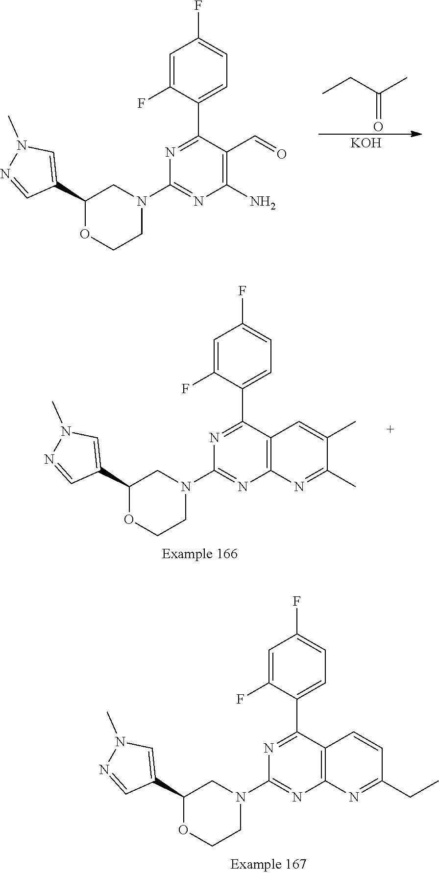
C1(C2CN(C3=NC(N)=C(C=O)C(C4=CC=C(F)C=C4F)=N3)CCO2)=CN(C)N=C1.O=C(CC)C.[KOH].C1(C2CN(C3=NC4=C(C=C(C)C(C)=N4)C(C4=CC=C(F)C=C4F)=N3)CCO2)=CN(C)N=C1.C1(C2CN(C3=NC4=C(C=CC(CC)=N4)C(C4=CC=C(F)C=C4F)=N3)CCO2)=CN(C)N=C1
